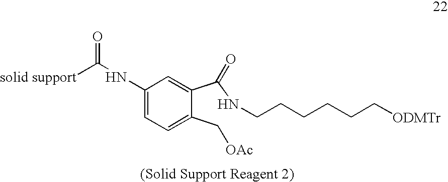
C1(NC(=O)[solid support])=CC=C(C[OAc])C(C(NCCCCCC[ODMTr])=O)=C1
